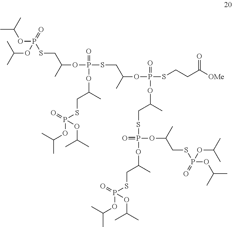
C(OP(SCC(OP(SCC(OP(SCCC([OMe])=O)(=O)OC(CSP(OC(CSP(OC(C)C)(=O)OC(C)C)C)(=O)OC(CSP(OC(C)C)(=O)OC(C)C)C)C)C)(=O)OC(CSP(OC(C)C)(=O)OC(C)C)C)C)(=O)OC(C)C)(C)C
